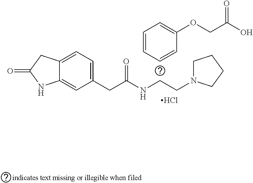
C12=CC=C(CC(NCCN3CCCC3)=O)C=C1NC(=O)C2.C1=CC(OCC(O)=O)=CC=C1.Cl
